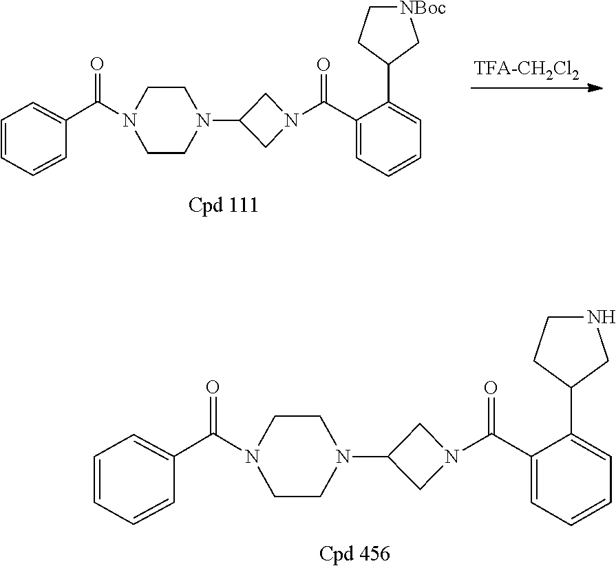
N1(C(C2=CC=CC=C2)=O)CCN(C2CN(C(C3=CC=CC=C3C3CCNC3)=O)C2)CC1.N1(C(C2=CC=CC=C2)=O)CCN(C2CN(C(C3=CC=CC=C3C3CC[NBoc]C3)=O)C2)CC1
